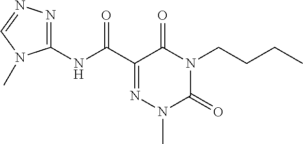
C1(NC(C2=NN(C)C(=O)N(CCCC)C2=O)=O)=NN=CN1C
